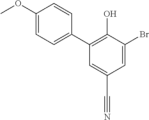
C1(OC)=CC=C(C2=C(O)C(Br)=CC(C#N)=C2)C=C1
